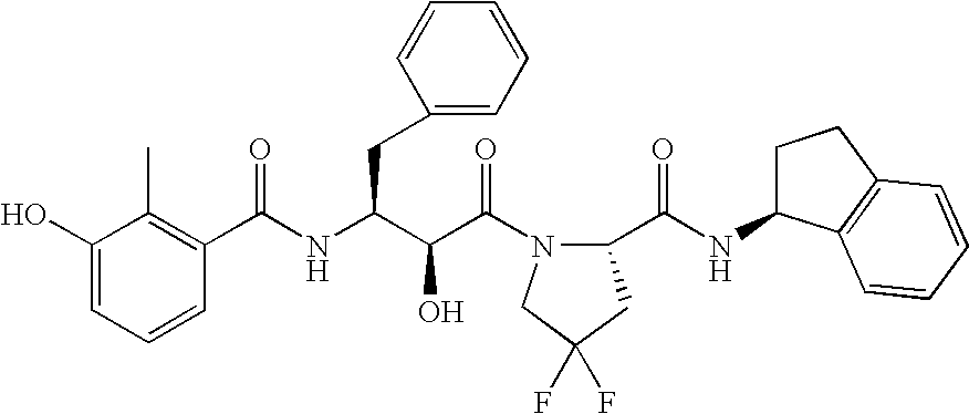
C1(O)=CC=CC(C(NC(C(C(=O)N2C(C(NC3CCC4=C3C=CC=C4)=O)CC(F)(F)C2)O)CC2=CC=CC=C2)=O)=C1C
